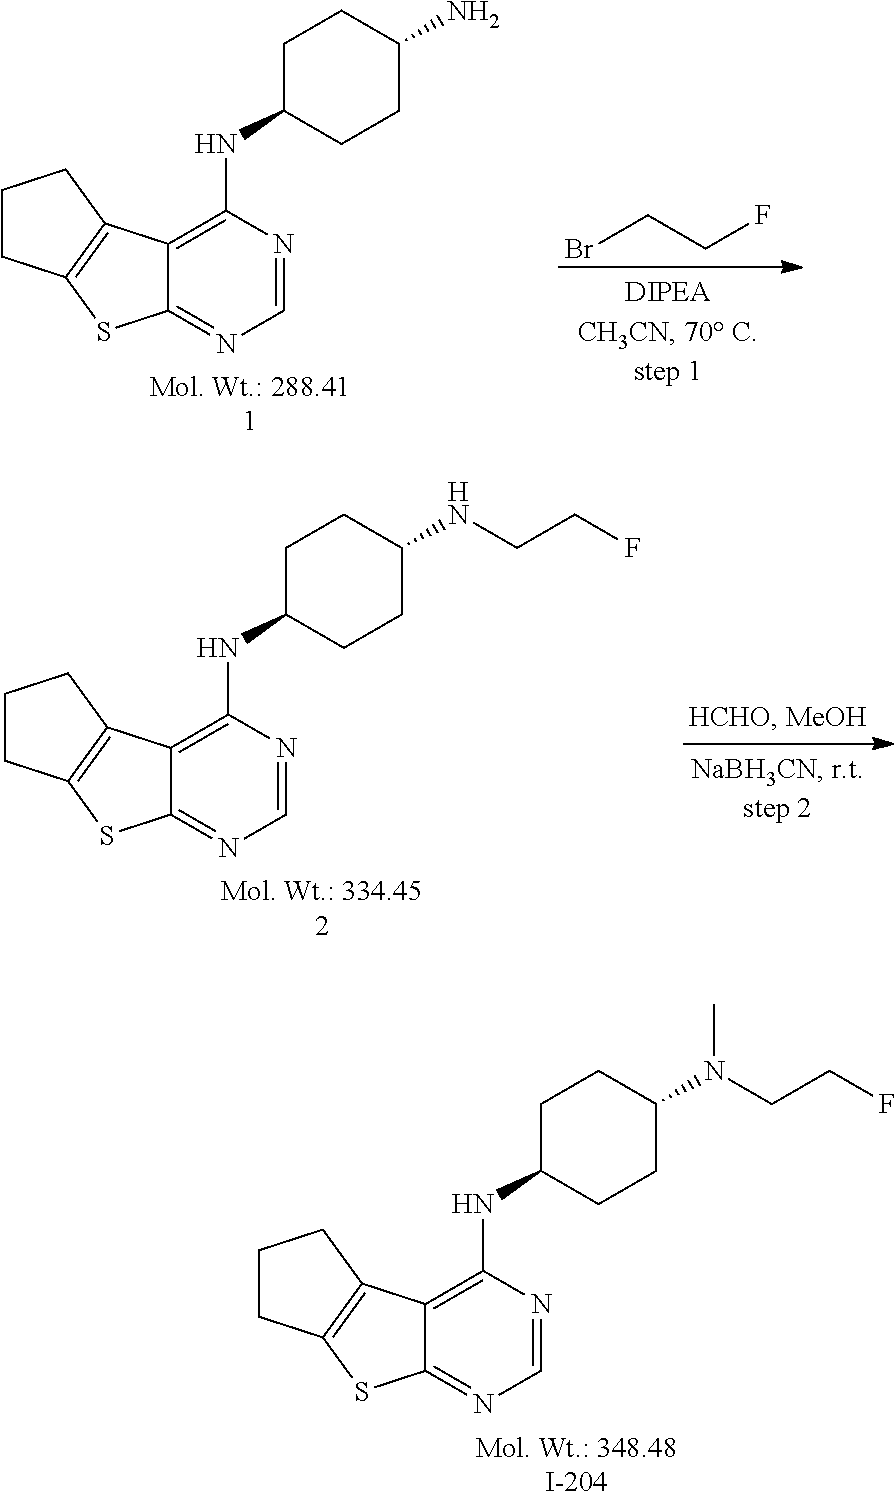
C12=C(NC3CCC(N(CCF)C)CC3)N=CN=C1SC1=C2CCC1.C12=C(NC3CCC(N)CC3)N=CN=C1SC1=C2CCC1.C(CF)Br.C12=C(NC3CCC(NCCF)CC3)N=CN=C1SC1=C2CCC1
